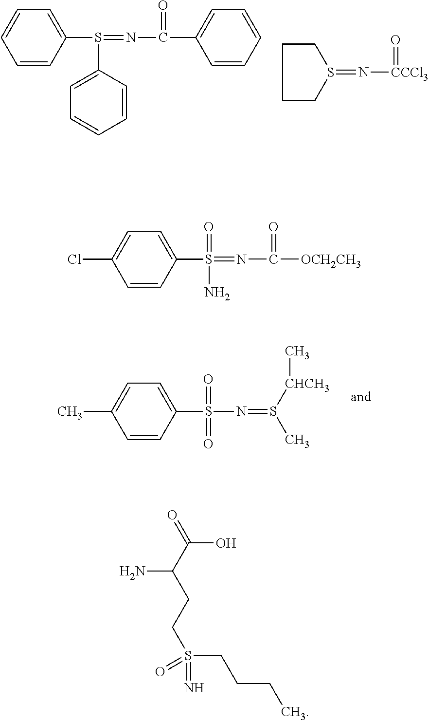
C1=CC(S(=NC(C2=CC=CC=C2)=O)C2=CC=CC=C2)=CC=C1.C1CS(=N[CCCl3]=O)CC1.C1=CC(S(N=S(C)[CHCH3]C)(=O)=O)=CC=C1C.C1=CC(S(=NC([OCH2CH3])=O)(=O)N)=CC=C1Cl.NC(C(O)=O)CCS(CCCC)(=O)=N
